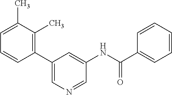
C1(C2=CN=CC(NC(=O)C3=CC=CC=C3)=C2)=C(C)C(C)=CC=C1
